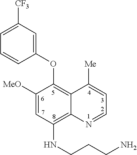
C1([MeO])=CC(NCCCN)=C2C(=C1OC1=CC([CF3])=CC=C1)C([Me])=CC=N2
